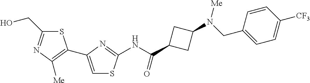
S1C(CO)=NC([Me])=C1C1=CSC(NC(C2CC(N(CC3=CC=C([CF3])C=C3)[Me])C2)=O)=N1
